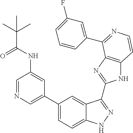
C1(C2=CN=CC(NC(=O)C(C)(C)C)=C2)=CC=C2C(=C1)C(C1=NC3=C(N1)C=CN=C3C1=CC(F)=CC=C1)=NN2
